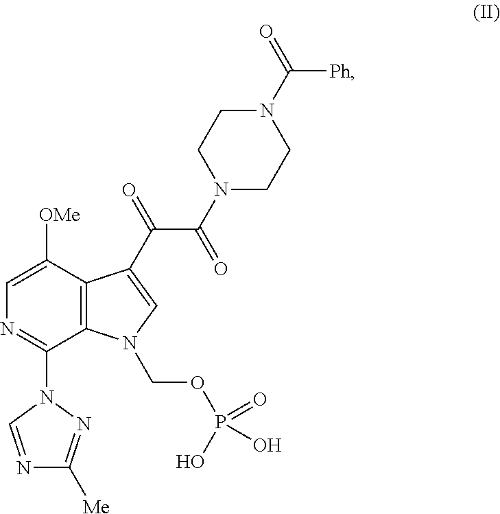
C12=C(C([OMe])=CN=C1N1C=NC([Me])=N1)C(C(=O)C(N1CCN(C(=O)[Ph])CC1)=O)=CN2COP(O)(O)=O
